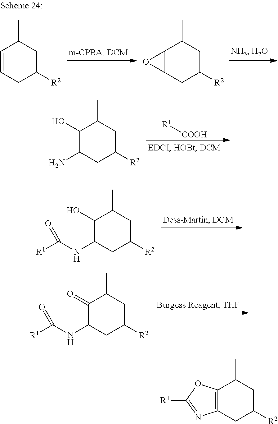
C1=CCC([R2])CC1C.C12C(CC([R2])CC1C)O2.C1([R2])CC(C)C(O)C(N)C1.[R1][COOH].C1([R2])CC(C)C(O)C(NC([R1])=O)C1.C1([R2])CC(C)C(=O)C(NC([R1])=O)C1.C1([R2])CC(C)C2=C(C1)N=C([R1])O2
